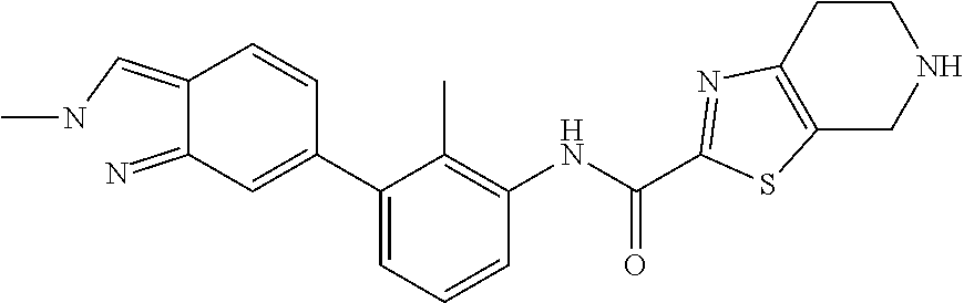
C1(=N)C(=CNC)C=CC(C2=CC=CC(NC(C3=NC4=C(CNCC4)S3)=O)=C2C)=C1
